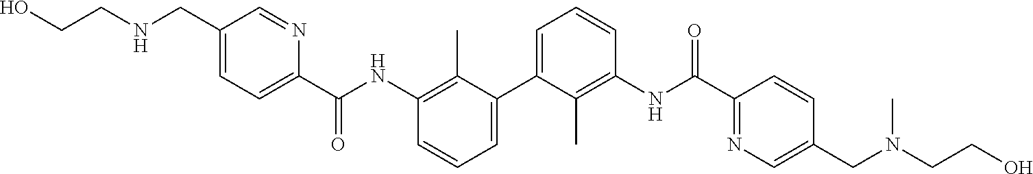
C1=C(C2=CC=CC(NC(C3=CC=C(CNCCO)C=N3)=O)=C2C)C(C)=C(NC(C2=NC=C(CN(CCO)C)C=C2)=O)C=C1
